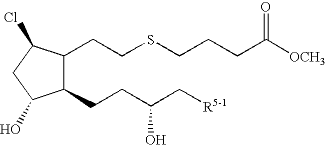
C1(CCSCCCC([OCH3])=O)C(CCC(C[R5-1])O)C(O)CC1Cl
